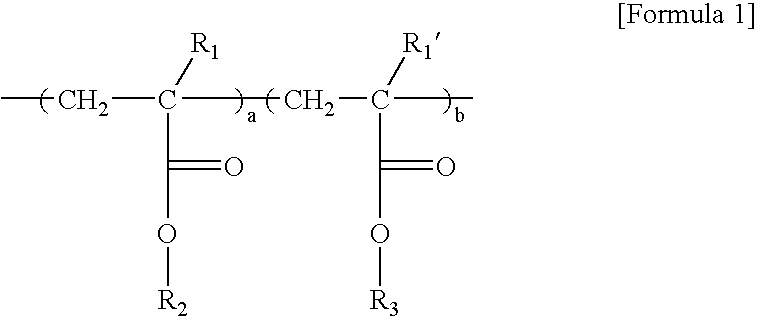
C(C(O[R2])=O)(CC)(CC(C)([R1])C(O[R3])=O)[R1]
